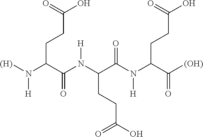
[(H)]N(C(C(N(C(C(N(C(C([(OH)])=O)CCC(O)=O)[H])=O)CCC(O)=O)[H])=O)CCC(O)=O)[H]
